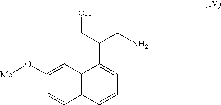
C1(O[Me])=CC2=C(C=C1)C=CC=C2C(CN)CO
